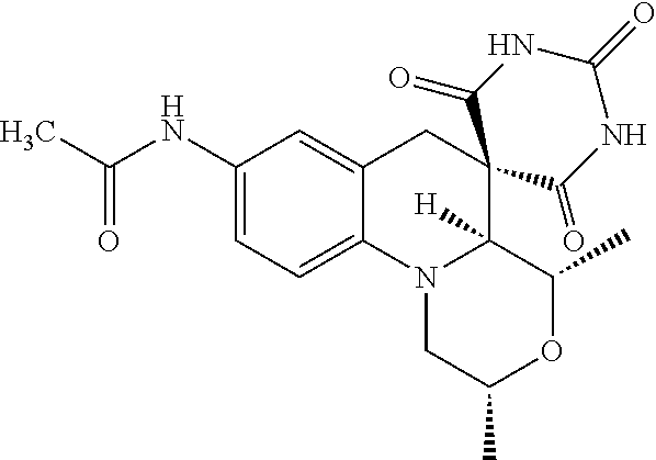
C12=CC=C(NC(C)=O)C=C1CC1(C3([H])N2CC(C)OC3C)C(=O)NC(=O)NC1=O
